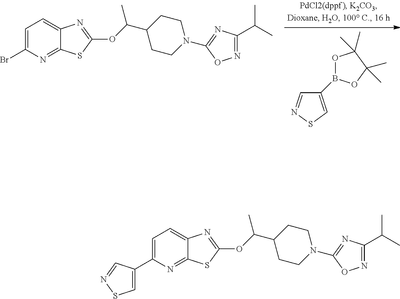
C12=CC=C(Br)N=C1SC(OC(C)C1CCN(C3=NC(C(C)C)=NO3)CC1)=N2.C1(B2OC(C)(C)C(C)(C)O2)=CSN=C1.C12=CC=C(C3=CSN=C3)N=C1SC(OC(C)C1CCN(C3=NC(C(C)C)=NO3)CC1)=N2
